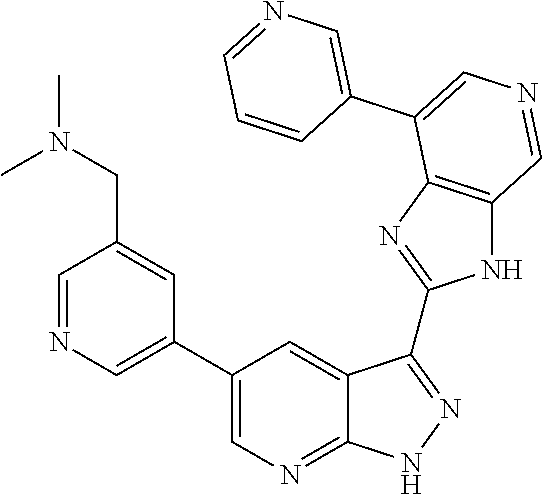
C1=NC=C(C2=CN=C3C(=C2)C(C2=NC4=C(N2)C=NC=C4C2=CN=CC=C2)=NN3)C=C1CN(C)C
